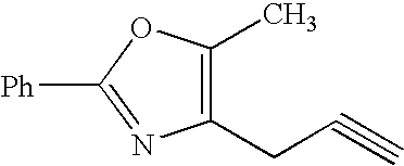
C1(CC#C)=C(C)OC([Ph])=N1
